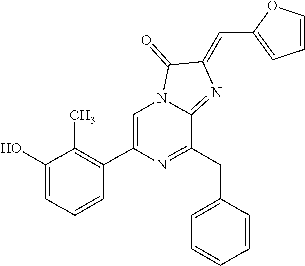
C1(O)=CC=CC(C2=CN3C(=NC(=CC4=CC=CO4)C3=O)C(CC3=CC=CC=C3)=N2)=C1C
